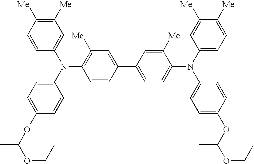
C1=CC([Me])=C([Me])C=C1N(C1=CC=C(OC(C)OCC)C=C1)C1=C([Me])C=C(C2=CC=C(N(C3=CC=C([Me])C([Me])=C3)C3=CC=C(OC(OCC)C)C=C3)C([Me])=C2)C=C1
